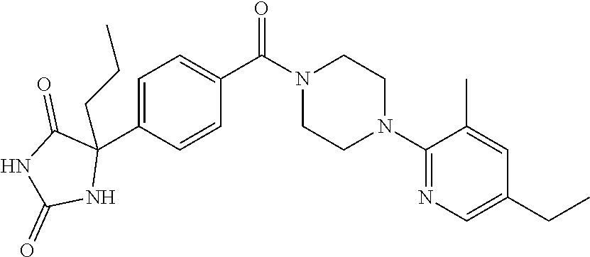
C1=C(C2(CCC)C(=O)NC(=O)N2)C=CC(C(N2CCN(C3=NC=C(CC)C=C3C)CC2)=O)=C1
